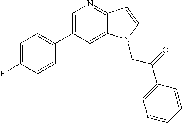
C1=C(C2=CC=C(F)C=C2)C=C2C(=N1)C=CN2CC(C1=CC=CC=C1)=O
